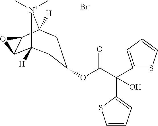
C1=CC=C(C(C(OC2CC3([H])C4C(C([H])([N+]3(C)C)C2)O4)=O)(C2=CC=CS2)O)S1.[Br-]
